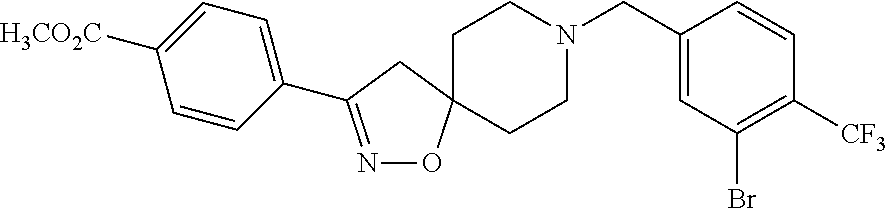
N1=C(C2=CC=C([H3CO2C])C=C2)CC2(O1)CCN(CC1=CC(Br)=C([CF3])C=C1)CC2
